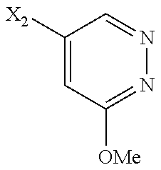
C1([X2])=CC([OMe])=NN=C1
